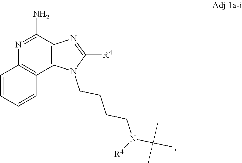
C1=CC=CC2=C1N=C(N)C1=C2N(CCCCN(C(C)(C)C)[R4])C([R4])=N1
